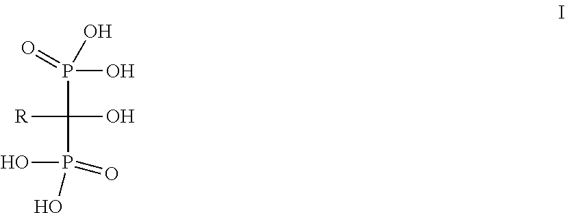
P(C([R])(O)P(O)(O)=O)(O)(=O)O
